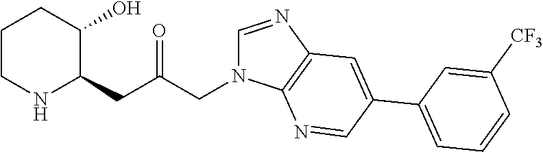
C1CNC(CC(CN2C=NC3=C2N=CC(C2=CC=CC([CF3])=C2)=C3)=O)C(O)C1
